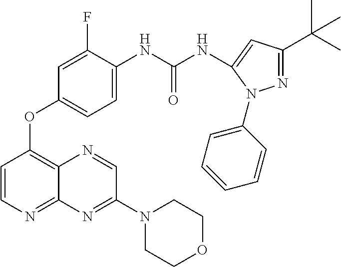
C1=CN=C2C(=C1OC1=CC=C(NC(NC3=CC(C(C)(C)C)=NN3C3=CC=CC=C3)=O)C(F)=C1)N=CC(N1CCOCC1)=N2
